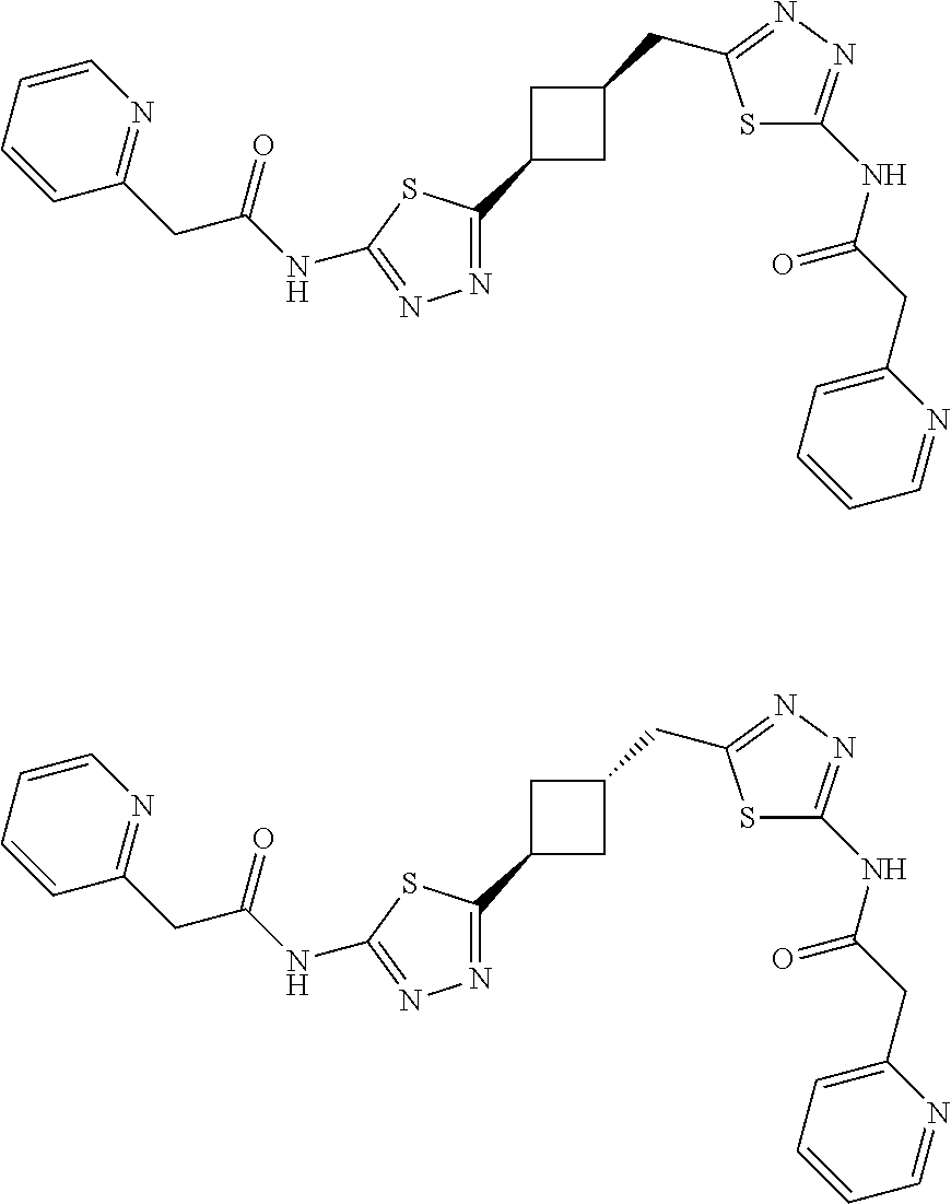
N(C(CC1=NC=CC=C1)=O)C1=NN=C(C2CC(CC3=NN=C(NC(CC4=CC=CC=N4)=O)S3)C2)S1.N(C(CC1=NC=CC=C1)=O)C1=NN=C(C2CC(CC3=NN=C(NC(CC4=CC=CC=N4)=O)S3)C2)S1
